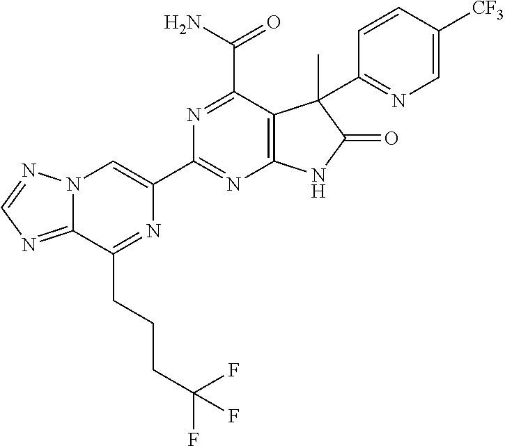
C12=NC=NN1C=C(C1=NC3=C(C(C(N)=O)=N1)C(C)(C1=NC=C([CF3])C=C1)C(=O)N3)N=C2CCCC(F)(F)F
